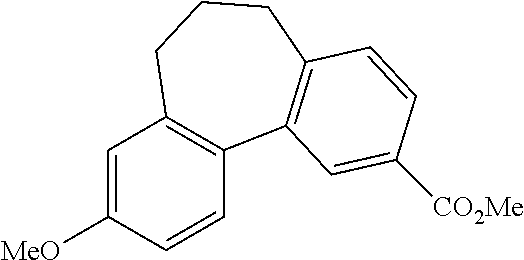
C1=C([MeO])C=CC2=C1CCCC1=C2C=C([CO2Me])C=C1
